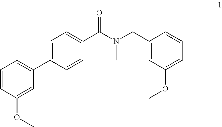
C1=CC(OC)=CC(C2=CC=C(C(N(CC3=CC(OC)=CC=C3)C)=O)C=C2)=C1
